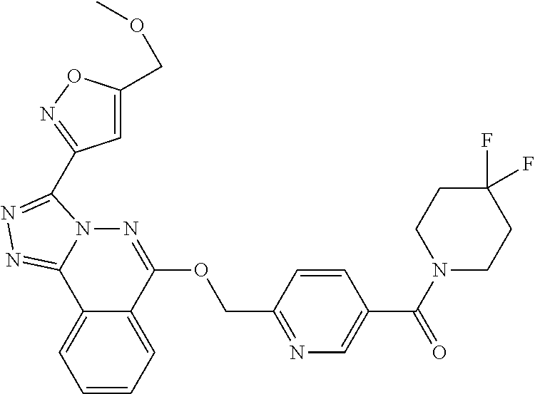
C1=CC=C2C(=C1)C1=NN=C(C3=NOC(COC)=C3)N1N=C2OCC1=NC=C(C(N2CCC(F)(F)CC2)=O)C=C1
